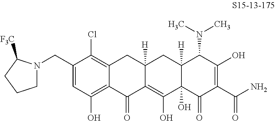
N1(CC2=CC(O)=C3C(=C2Cl)CC2([H])C(=C(O)C4(O)C([H])(C2)C(N(C)C)C(O)=C(C(N)=O)C4=O)C3=O)CCCC1[F3C]
